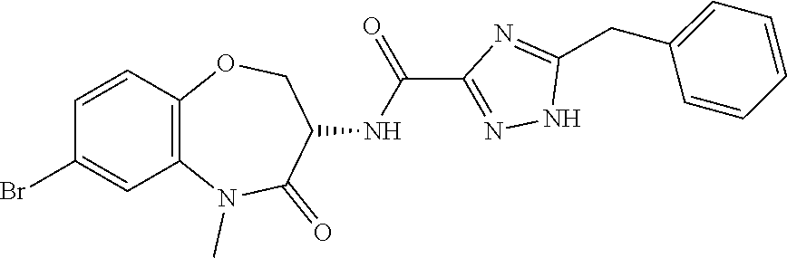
C12=C(C=CC(Br)=C1)OCC(NC(C1=NNC(CC3=CC=CC=C3)=N1)=O)C(=O)N2C
